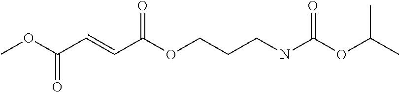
COC(C=CC(OCCCNC(OC(C)C)=O)=O)=O
